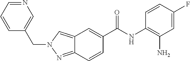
C12=CN(CC3=CN=CC=C3)N=C1C=CC(C(NC1=C(N)C=C(F)C=C1)=O)=C2
